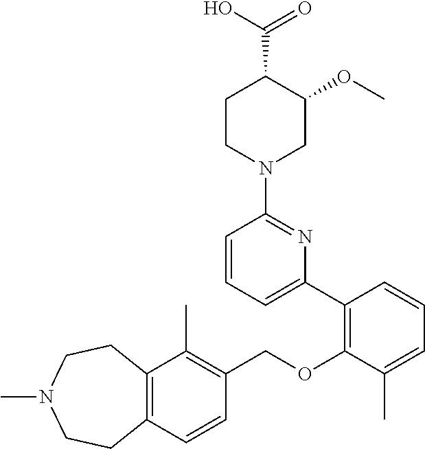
C12=C(C=CC(COC3=C(C4=CC=CC(N5CC(OC)C(C(O)=O)CC5)=N4)C=CC=C3C)=C1C)CCN(C)CC2
